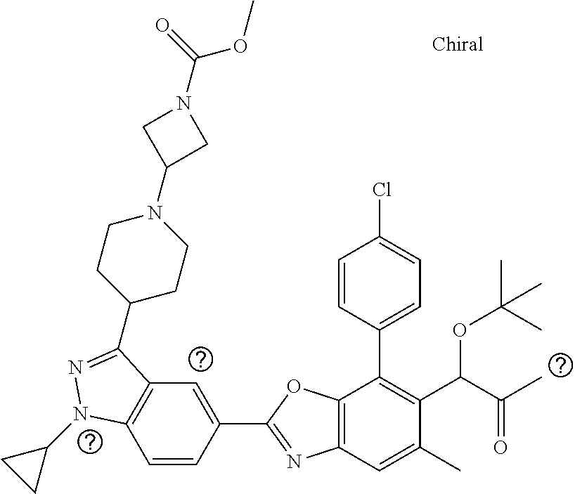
C1=CC(C2=NC3=C(O2)C(C2=CC=C(Cl)C=C2)=C(C(C(C)=O)OC(C)(C)C)C(C)=C3)=CC2=C1N(C1CC1)N=C2C1CCN(C2CN(C(=O)OC)C2)CC1
